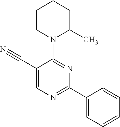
N1(C2=NC(C3=CC=CC=C3)=NC=C2C#N)C(C)CCCC1
